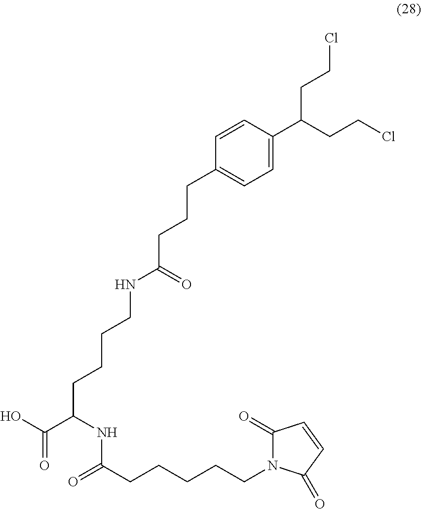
C1(=O)N(CCCCCC(=O)NC(CCCCNC(CCCC2=CC=C(C(CCCl)CCCl)C=C2)=O)C(O)=O)C(=O)C=C1
